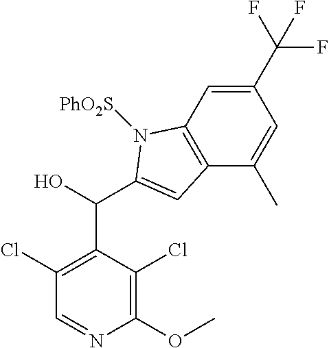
C1(OC)=C(Cl)C(C(C2=CC3=C(C=C(C(F)(F)F)C=C3C)N2[PhO2S])O)=C(Cl)C=N1
